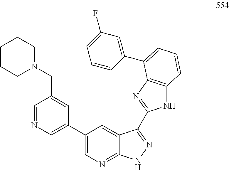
C1=NC=C(C2=CN=C3C(=C2)C(C2=NC4=C(N2)C=CC=C4C2=CC(F)=CC=C2)=NN3)C=C1CN1CCCCC1
